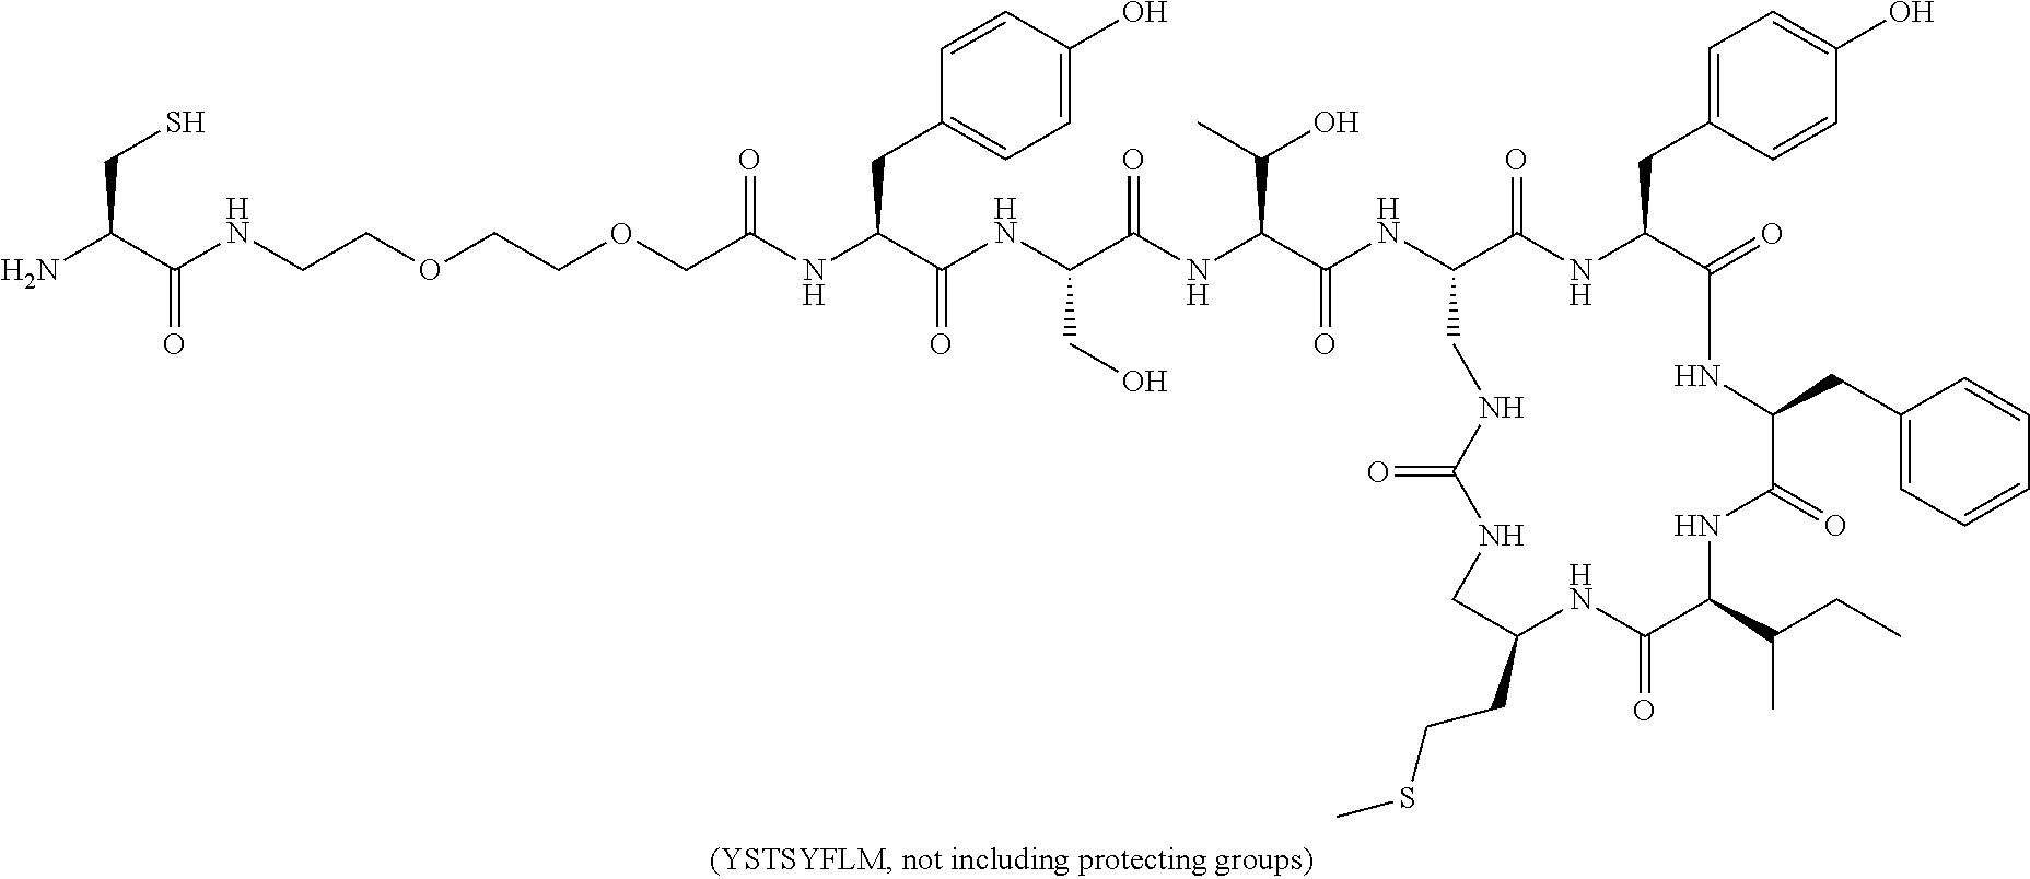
C1C(NC(C(NC(C(NC(C(NC(=O)COCCOCCNC(C(N)CS)=O)CC2=CC=C(O)C=C2)=O)CO)=O)C(C)O)=O)C(=O)NC(CC2=CC=C(O)C=C2)C(=O)NC(CC2=CC=CC=C2)C(=O)NC(C(CC)C)C(=O)NC(CCSC)CNC(=O)N1
